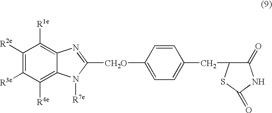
C1([R2e])=C([R3e])C([R4e])=C2C(=C1[R1e])N=C([CH2O]C1=CC=C(CC3C(=O)NC(=O)S3)C=C1)N2[R7e]
